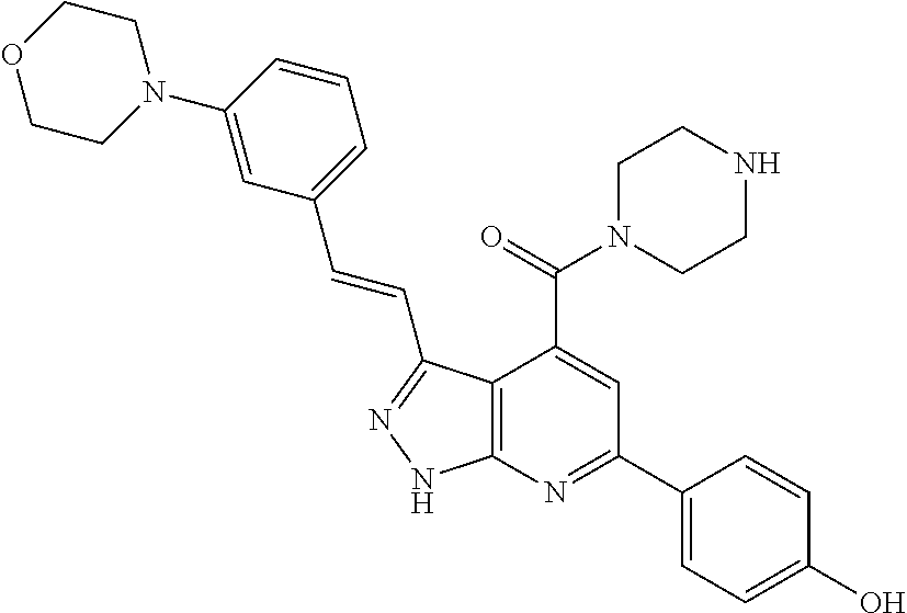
C1=CC(N2CCOCC2)=CC(C=CC2=NNC3=C2C(C(=O)N2CCNCC2)=CC(C2=CC=C(O)C=C2)=N3)=C1
